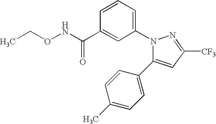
N1=C([CF3])C=C(C2=CC=C(C)C=C2)N1C1=CC=CC(C(NOCC)=O)=C1
